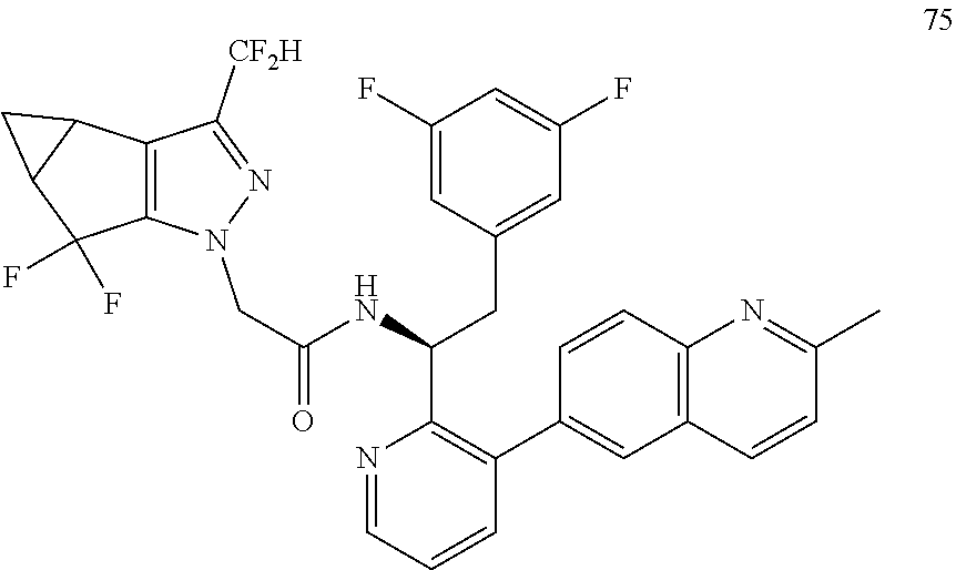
N1=CC=CC(C2=CC3=C(C=C2)N=C(C)C=C3)=C1C(NC(=O)CN1C2=C(C([CF2H])=N1)C1C(C2(F)F)C1)CC1=CC(F)=CC(F)=C1
